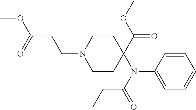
COC(=O)CCN1CCC(C(OC)=O)(N(C2=CC=CC=C2)C(CC)=O)CC1
